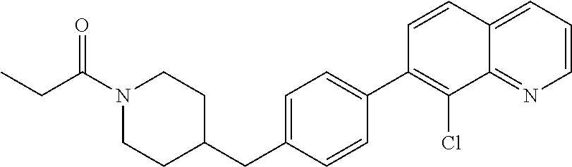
N1(C(CC)=O)CCC(CC2=CC=C(C3=C(Cl)C4=NC=CC=C4C=C3)C=C2)CC1
